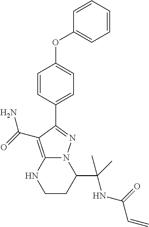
C1=CC(C2=NN3C(=C2C(N)=O)NCCC3C(C)(NC(C=C)=O)C)=CC=C1OC1=CC=CC=C1
